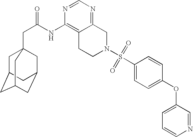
C1C2CC3CC(CC1(CC(=O)NC1=C4C(=NC=N1)CN(S(C1=CC=C(OC5=CC=CN=C5)C=C1)(=O)=O)CC4)C3)C2
